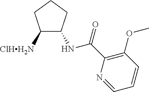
C1([ClHH2N])C(NC(C2=C(OC)C=CC=N2)=O)CCC1
